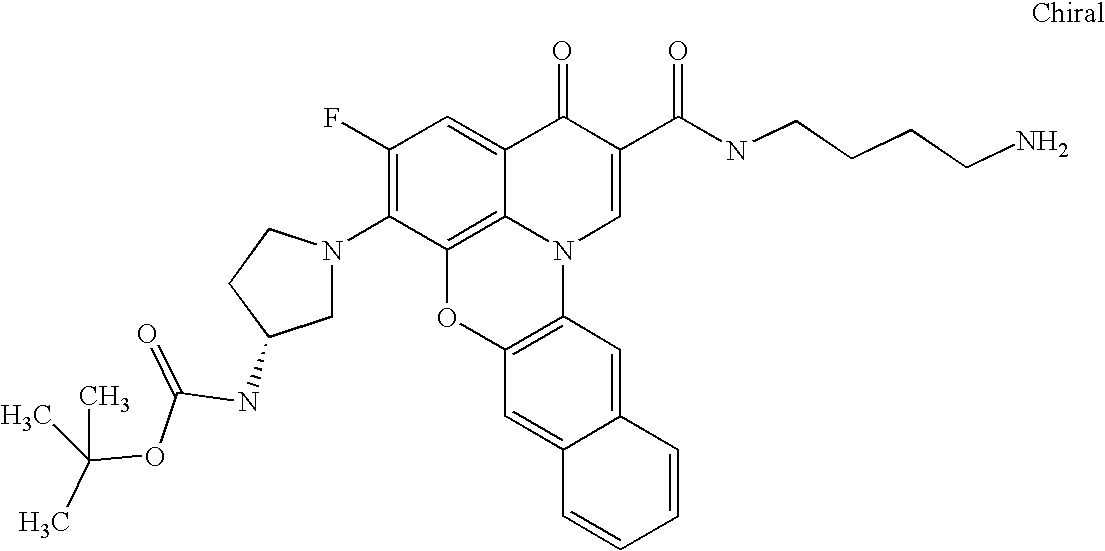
C1(F)=C(N2CC(NC(OC(C)(C)C)=O)CC2)C2=C3C(=C1)C(=O)C(C(NCCCCN)=O)=CN3C1=C(O2)C=C2C(=C1)C=CC=C2
